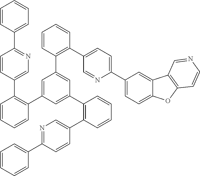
C1=CC(C2=NC=C(C3=C(C4=CC(C5=C(C6=CC=C(C7=CC=C8C(=C7)C7=C(O8)C=CN=C7)N=C6)C=CC=C5)=CC(C5=C(C6=CN=C(C7=CC=CC=C7)C=C6)C=CC=C5)=C4)C=CC=C3)C=C2)=CC=C1
